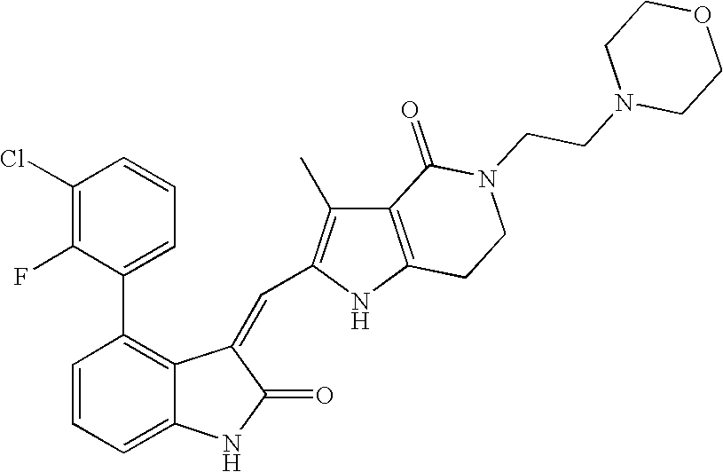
C1=CC=C2C(=C1C1=CC=CC(Cl)=C1F)C(=CC1=C(C)C3=C(N1)CCN(CCN1CCOCC1)C3=O)C(=O)N2
